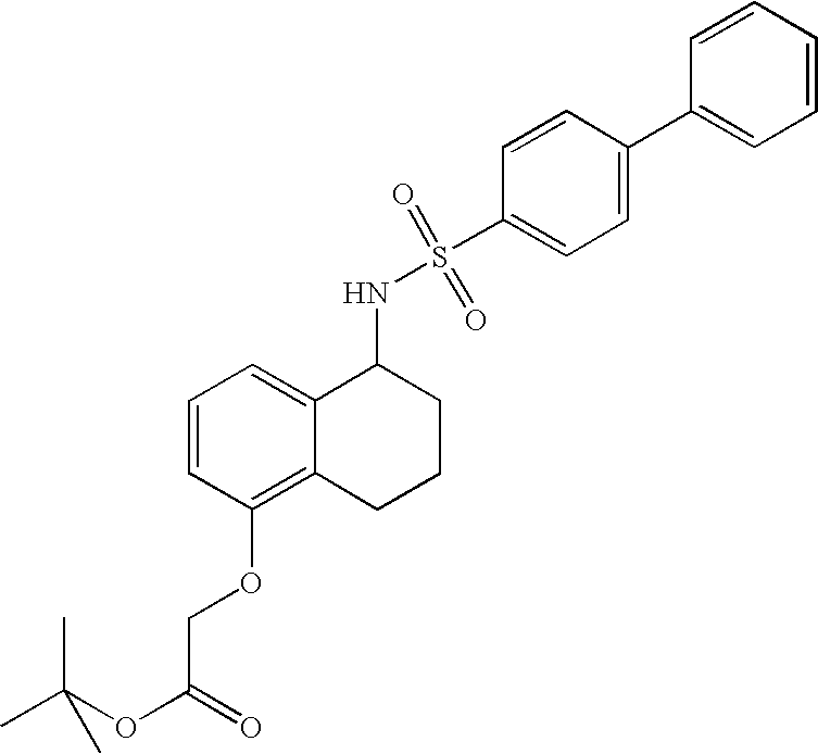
C1=CC(OCC(OC(C)(C)C)=O)=C2C(=C1)C(NS(C1=CC=C(C3=CC=CC=C3)C=C1)(=O)=O)CCC2
